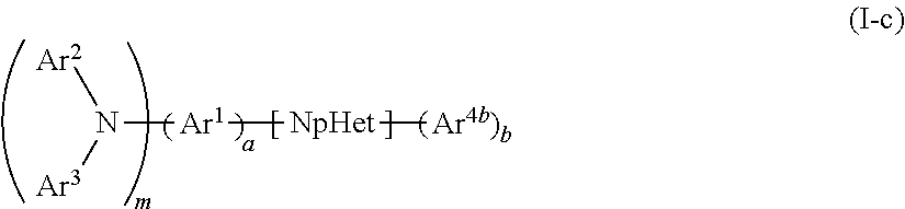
N([Ar1][NpHet][Ar4b)b])([Ar3])[Ar2]
